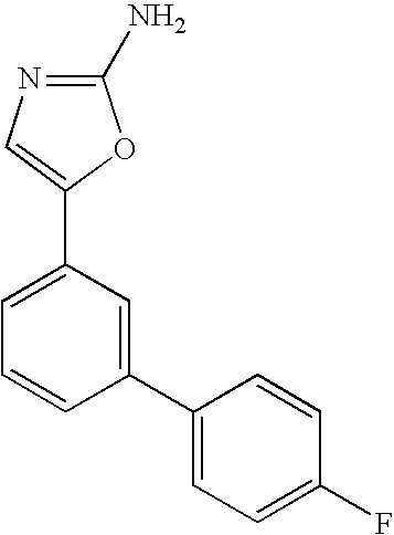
N1=C(N)OC(C2=CC=CC(C3=CC=C(F)C=C3)=C2)=C1
